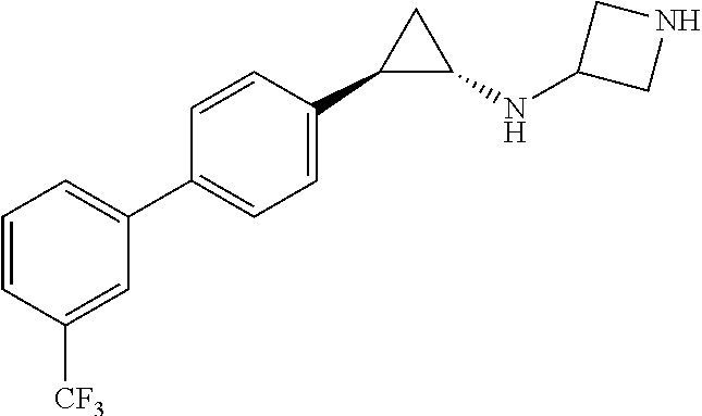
C1(C2=CC=C(C3=CC=CC([CF3])=C3)C=C2)C(NC2CNC2)C1
